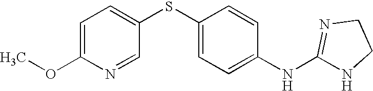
C1=C(OC)N=CC(SC2=CC=C(NC3=NCCN3)C=C2)=C1
